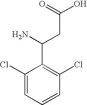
C(C(=O)O)C(N)C1=C(Cl)C=CC=C1Cl
